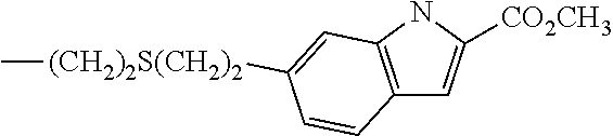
C12=C(NC([CO2CH3])=C1)C=C([(CH2)2S(CH2)2]C)C=C2
